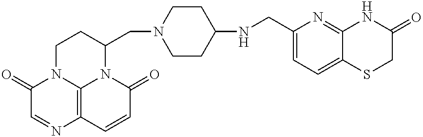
C1(=O)C=NC2=C3N1CCC(CN1CCC(NCC4=CC=C5C(=N4)NC(=O)CS5)CC1)N3C(=O)C=C2
